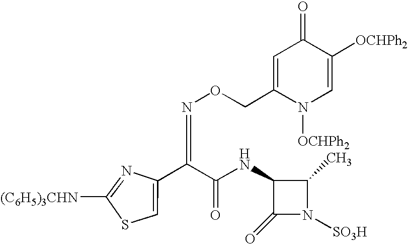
C1=C(CON=C(C(NC2C(=O)N([SO3H])C2C)=O)C2=CSC([(C6H5)3CHN])=N2)N([OCHPh2])C=C([OCHPh2])C1=O
